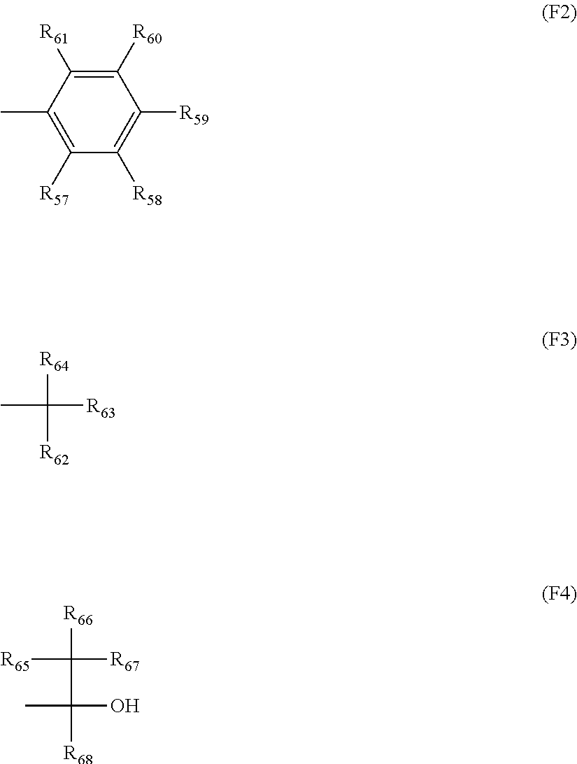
C1([R57])=C(C)C([R61])=C([R60])C([R59])=C1[R58].[R64]C(C)([R63])[R62].CC(C([R65])([R67])[R66])(O)[R68]
